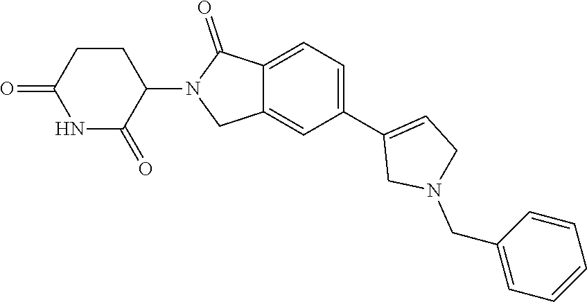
C1=C(C2=CCN(CC3=CC=CC=C3)C2)C=C2C(=C1)C(=O)N(C1C(=O)NC(=O)CC1)C2
